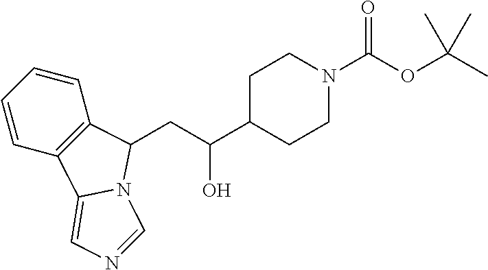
C1=CC2=C(C=C1)C(CC(C1CCN(C(OC(C)(C)C)=O)CC1)O)N1C2=CN=C1
